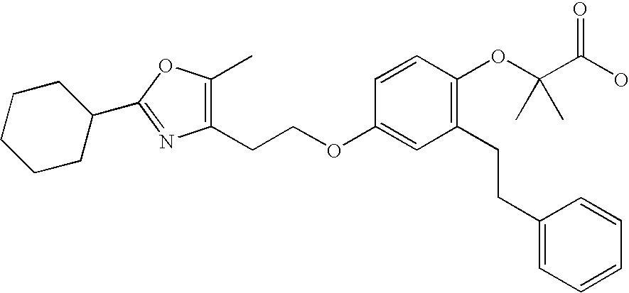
O(C(C(O)=O)(C)C)C1=C(CCC2=CC=CC=C2)C=C(OCCC2=C(C)OC(C3CCCCC3)=N2)C=C1
